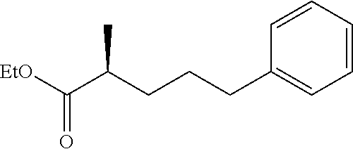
O=C([EtO])C(CCCC1=CC=CC=C1)C
